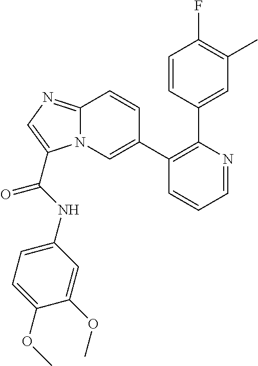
C1(C2=CN3C(=NC=C3C(NC3=CC=C(OC)C(OC)=C3)=O)C=C2)=C(C2=CC(C)=C(F)C=C2)N=CC=C1
